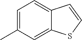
C1=C(C)C=C2C(=C1)C=CS2
